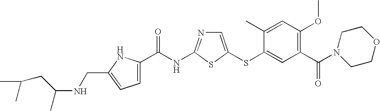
C1=C(SC2=CC(C(N3CCOCC3)=O)=C(OC)C=C2C)SC(NC(=O)C2=CC=C(CNC(CC(C)C)C)N2)=N1
